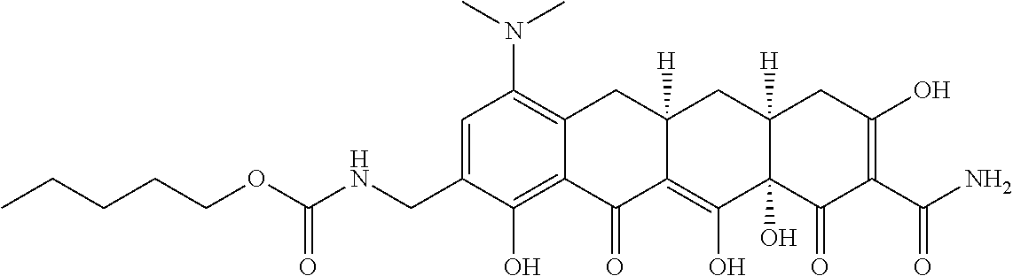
C1=C(CNC(OCCCCC)=O)C(O)=C2C(=C1N(C)C)CC1([H])C(=C(O)C3(O)C([H])(C1)CC(O)=C(C(N)=O)C3=O)C2=O
